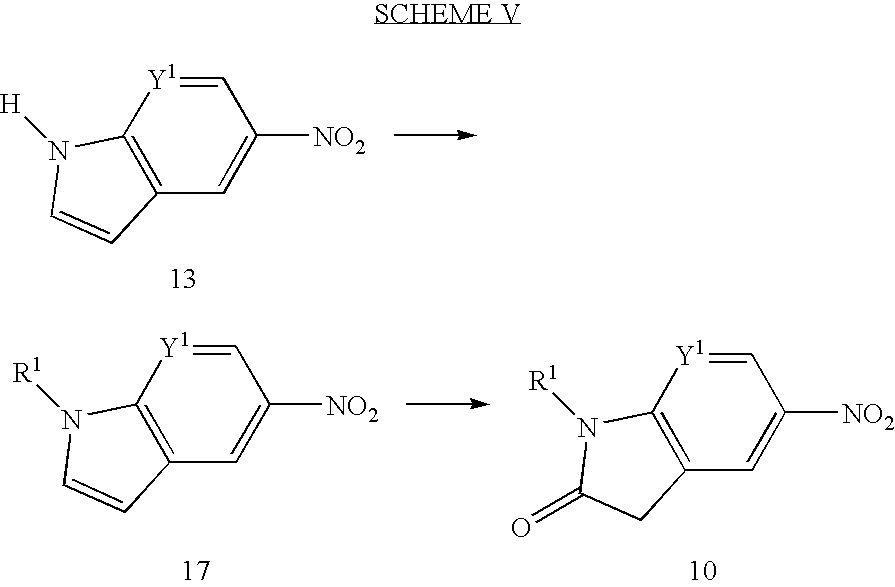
C12=C([Y1]=CC([NO2])=C1)N([H])C=C2.C12=C([Y1]=CC([NO2])=C1)N([R1])C=C2.C12=C([Y1]=CC([NO2])=C1)N([R1])C(=O)C2
